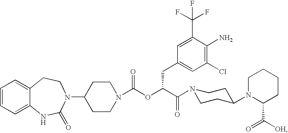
C1=CC=C2C(=C1)CCN(C1CCN(C(OC(C(=O)N3CCC(N4C(C(=O)[OH])CCCC4)CC3)CC3=CC(Cl)=C(N)C(C(F)(F)F)=C3)=O)CC1)C(=O)N2
